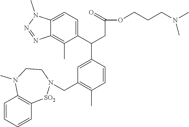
C1=CC=CC2=C1N(C)CCN(CC1=C(C)C=CC(C(C3=CC=C4C(=C3C)N=NN4C)CC(=O)OCCCN(C)C)=C1)[SO2]2
